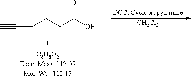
OC(CCCC#C)=O.[CH2Cl2]
